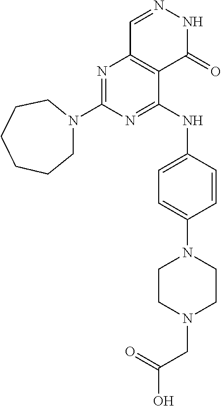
N1=C(N2CCCCCC2)N=C(NC2=CC=C(N3CCN(CC(O)=O)CC3)C=C2)C2=C1C=NNC2=O
